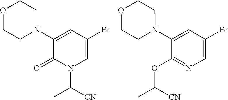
C1(N2CCOCC2)=CC(Br)=CN(C([CN])C)C1=O.C1(N2CCOCC2)=CC(Br)=CN=C1OC([CN])C
